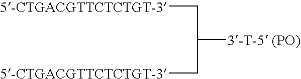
C([3-T-5 (PO)])(C[5-CTGACGTTCTCTGT-3])C[5-CTGACGTTCTCTGT-3]
